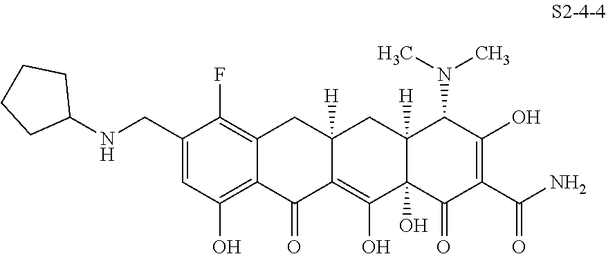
C1(CNC2CCCC2)=CC(O)=C2C(=C1F)CC1([H])C(=C(O)C3(O)C([H])(C1)C(N(C)C)C(O)=C(C(N)=O)C3=O)C2=O
